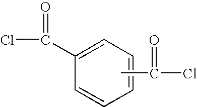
C1=C(C(Cl)=O)C=CC=C1.CC(Cl)=O
